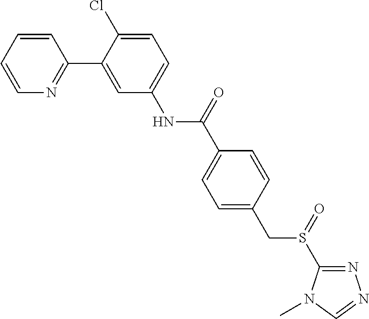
C1(C2=CC(NC(C3=CC=C(CS(=O)C4=NN=CN4C)C=C3)=O)=CC=C2Cl)=NC=CC=C1
